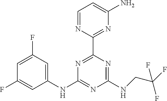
C1=NC(C2=NC(NC3=CC(F)=CC(F)=C3)=NC(NCC(F)(F)F)=N2)=NC(N)=C1
